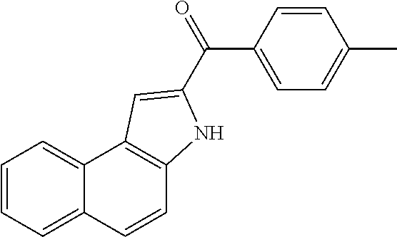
C1=CC2=CC=CC=C2C2=C1NC(C(=O)C1=CC=C(C)C=C1)=C2
